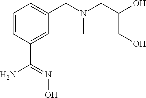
C1=CC(C(=NO)N)=CC(CN(CC(O)CO)C)=C1
